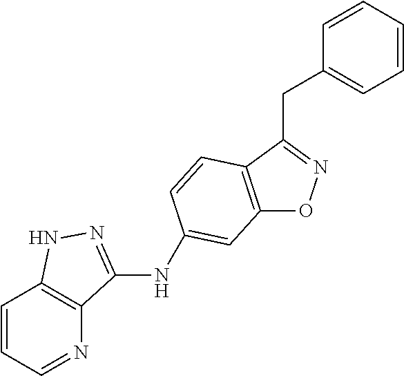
C12=C(C(CC3=CC=CC=C3)=NO1)C=CC(NC1=NNC3=C1N=CC=C3)=C2
